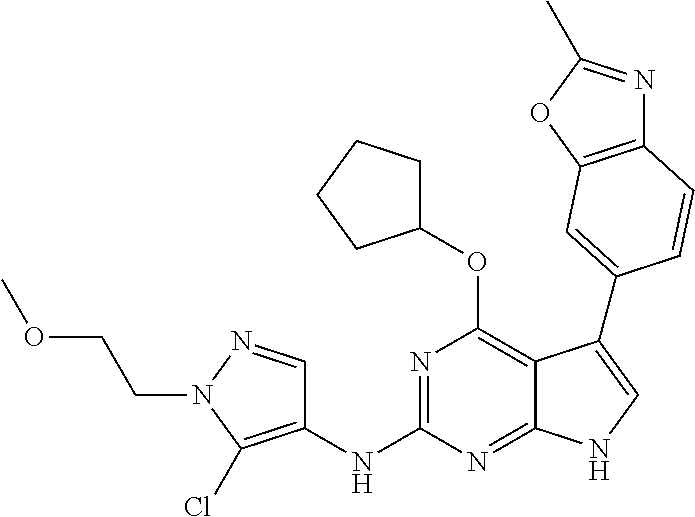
C12=C(OC(C)=N1)C=C(C1=CNC3=NC(NC4=C(Cl)N(CCOC)N=C4)=NC(OC4CCCC4)=C31)C=C2
